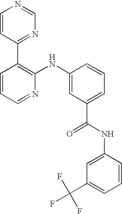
C1=CC(C2=C(NC3=CC(C(NC4=CC(C(F)(F)F)=CC=C4)=O)=CC=C3)N=CC=C2)=NC=N1
